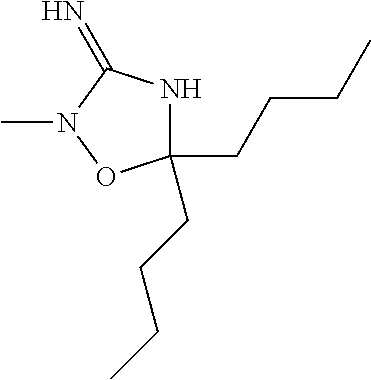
C1(CCCC)(CCCC)NC(=N)N(C)O1
